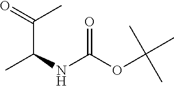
C(C(C)NC(=O)OC(C)(C)C)(C)=O
